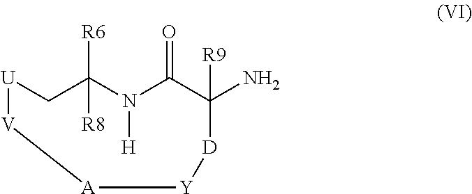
[U]1[V][A][Y][D]C(N)([R9])C(=O)N([H])C([R8])([R6])C1
